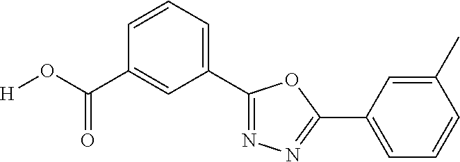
[H]OC(C1=CC(C2=NN=C(C3=CC=CC(C)=C3)O2)=CC=C1)=O
